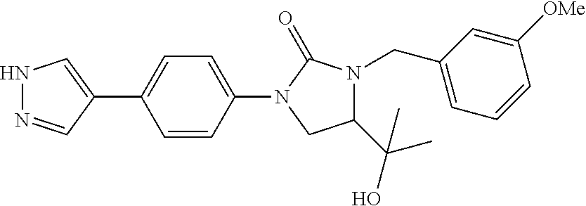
C1(N2CC(C(O)(C)C)N(CC3=CC=CC([OMe])=C3)C2=O)=CC=C(C2=CNN=C2)C=C1
